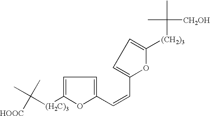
CC([(H2C)3]C1=CC=C(C=CC2=CC=C([(CH2)3]C(C)([CH2OH])C)O2)O1)(C)[HOOC]
